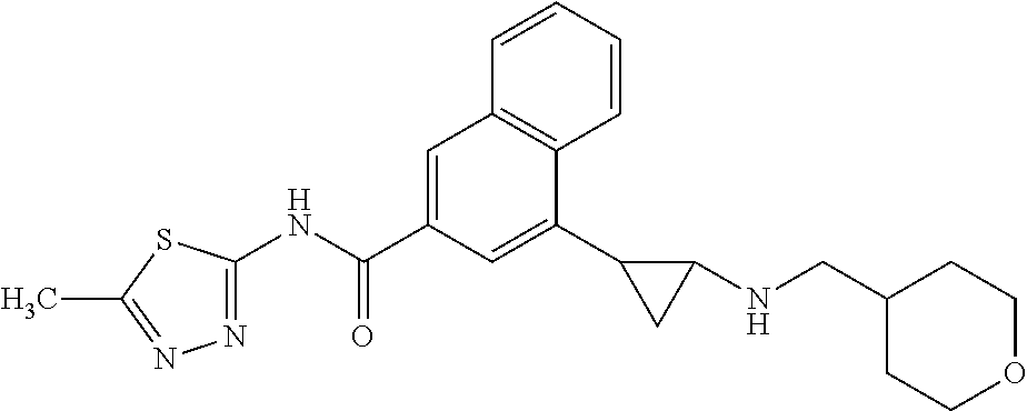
N1=C(NC(C2=CC3=C(C(C4CC4NCC4CCOCC4)=C2)C=CC=C3)=O)SC(C)=N1
